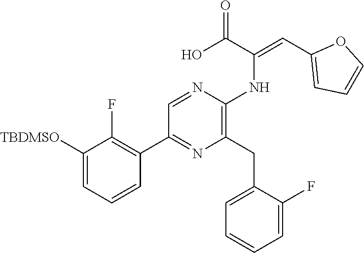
C1([TBDMSO])=CC=CC(C2=NC(CC3=CC=CC=C3F)=C(NC(=CC3=CC=CO3)C(O)=O)N=C2)=C1F
